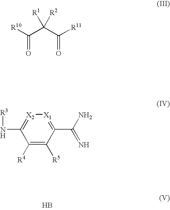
[R10]C(C(C([R11])=O)([R1])[R2])=O.B.C1([R4])=C([R5])C(C(N)=N)=[X1][X2]=C1N[R3]
